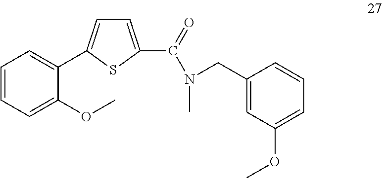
C1=CC=C(OC)C(C2=CC=C(C(=O)N(C)CC3=CC(OC)=CC=C3)S2)=C1
